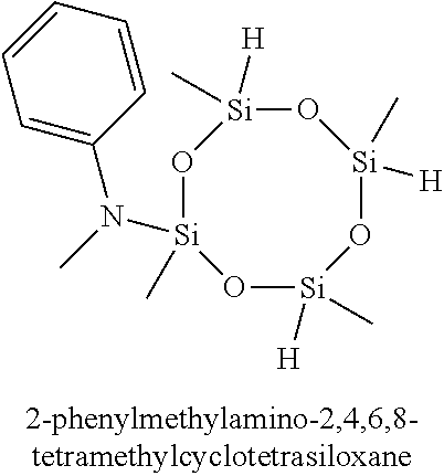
O1[Si](C)([H])O[Si](C)(N(C)C2=CC=CC=C2)O[Si]([H])(C)O[Si]1(C)[H]
